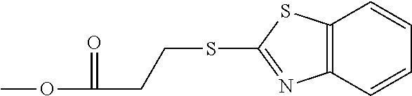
COC(=O)CCSC1=NC2=C(S1)C=CC=C2
